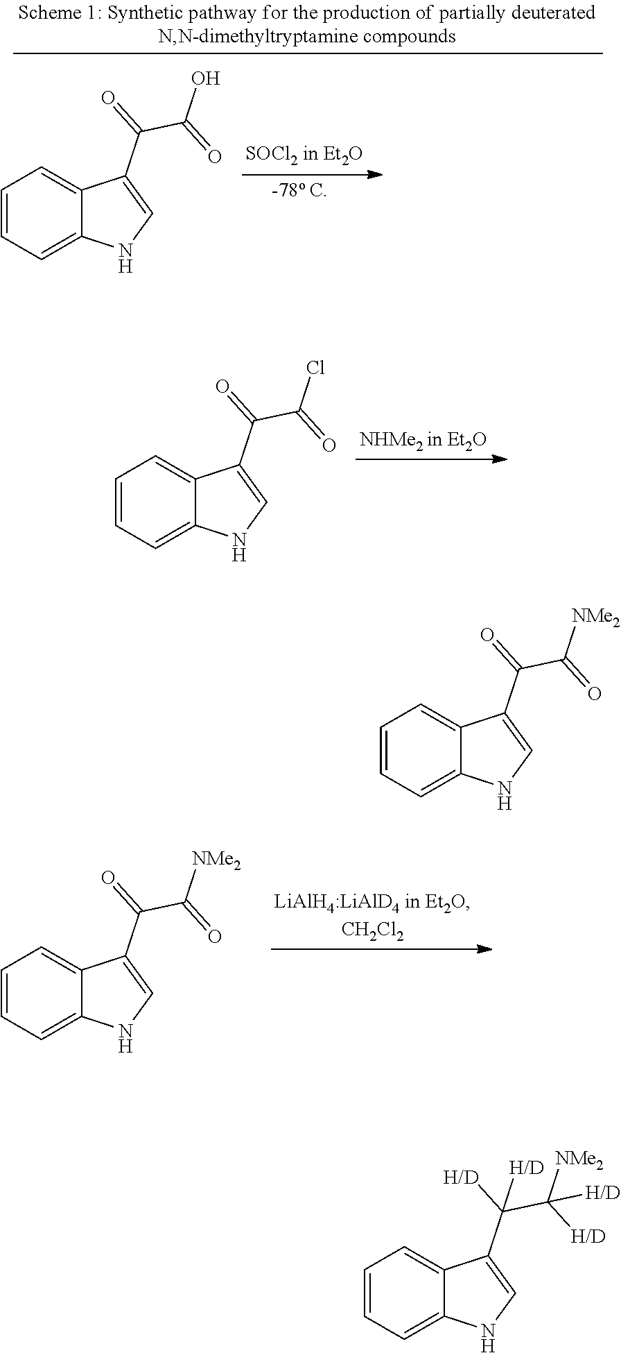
C1=CC=C2C(=C1)C(C(=O)C(=O)Cl)=CN2.C1=CC=C2C(=C1)C(C(=O)C(=O)[NMe2])=CN2.C1=CC=C2C(=C1)C(C(=O)C(=O)O)=CN2.C1=CC=C2C(=C1)C(C(=O)C(=O)[NMe2])=CN2.C1=CC=C2C(=C1)C(C(C([H/D])([NMe2])[H/D])([H/D])[H/D])=CN2
